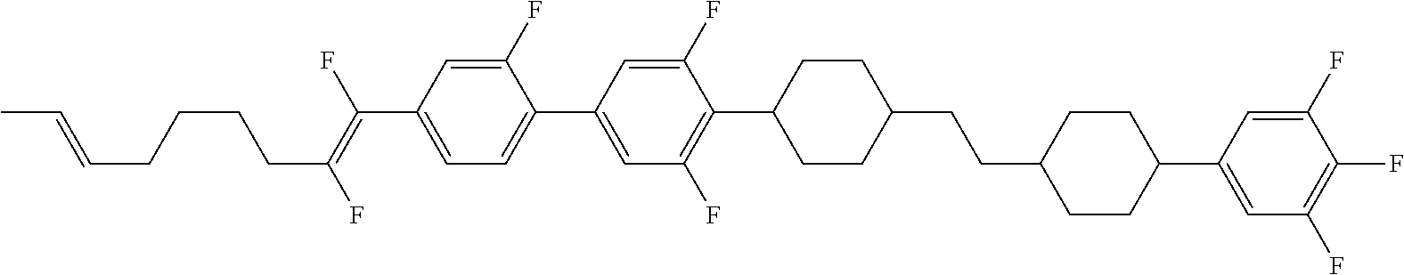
C1(F)=CC(C(=C(F)CCCCC=CC)F)=CC=C1C1=CC(F)=C(C2CCC(CCC3CCC(C4=CC(F)=C(F)C(F)=C4)CC3)CC2)C(F)=C1
